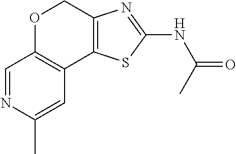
C1=NC(C)=CC2=C1OCC1=C2SC(NC(C)=O)=N1
